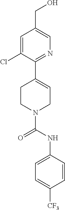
C1=C(Cl)C(C2=CCN(C(NC3=CC=C([CF3])C=C3)=O)CC2)=NC=C1CO
